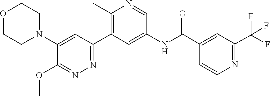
O1CCN(C2=CC(C3=C(C)N=CC(NC(C4=CC(C(F)(F)F)=NC=C4)=O)=C3)=NN=C2OC)CC1
